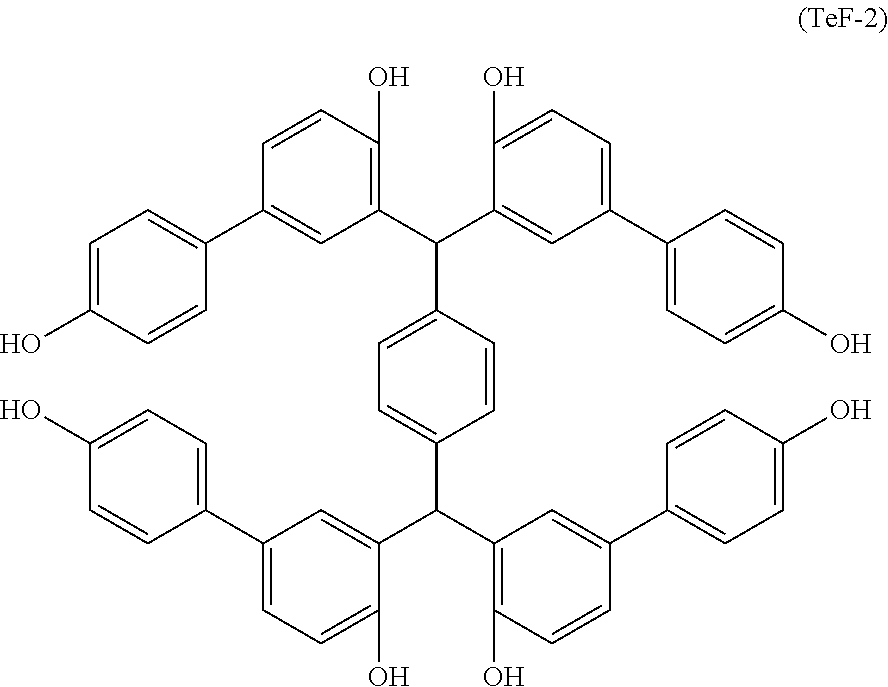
C1=C(O)C=CC(C2=CC(C(C3=CC(C4=CC=C(O)C=C4)=CC=C3O)C3=CC=C(C(C4=C(O)C=CC(C5=CC=C(O)C=C5)=C4)C4=CC(C5=CC=C(O)C=C5)=CC=C4O)C=C3)=C(O)C=C2)=C1
